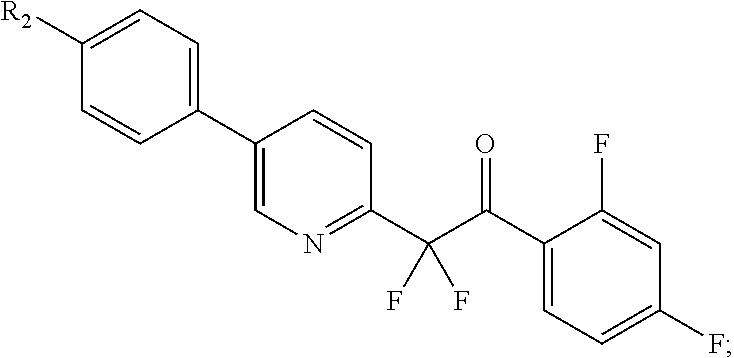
C1(C2=CC=C([R2])C=C2)=CN=C(C(C(C2=CC=C(F)C=C2F)=O)(F)F)C=C1
